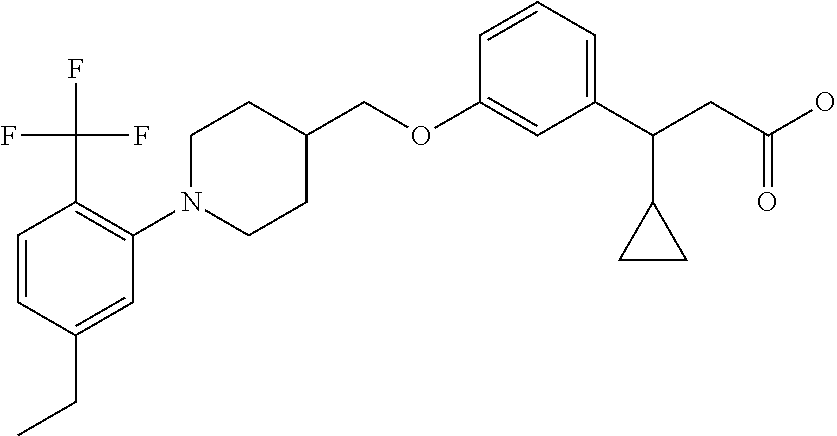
C1(OCC2CCN(C3=C(C(F)(F)F)C=CC(CC)=C3)CC2)=CC(C(CC(O)=O)C2CC2)=CC=C1
